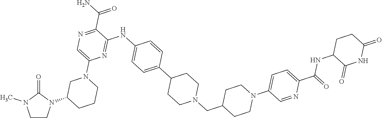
C1CN(C2CCCN(C3=CN=C(C(N)=O)C(NC4=CC=C(C5CCN(CC6CCN(C7=CC=C(C(NC8CCC(=O)NC8=O)=O)N=C7)CC6)CC5)C=C4)=N3)C2)C(=O)N1C
